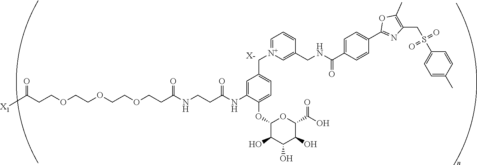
[X-].C(OCCOCCOCCC(NCCC(NC1=CC(C[N+]2=CC=CC(CNC(C3=CC=C(C4=NC(CS(C5=CC=C(C)C=C5)(=O)=O)=C(C)O4)C=C3)=O)=C2)=CC=C1OC1C(O)C(O)C(O)C(C(=O)O)O1)=O)=O)CC(=O)[X1]
